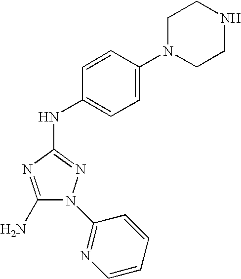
N(C1=NN(C2=NC=CC=C2)C(N)=N1)C1=CC=C(N2CCNCC2)C=C1
